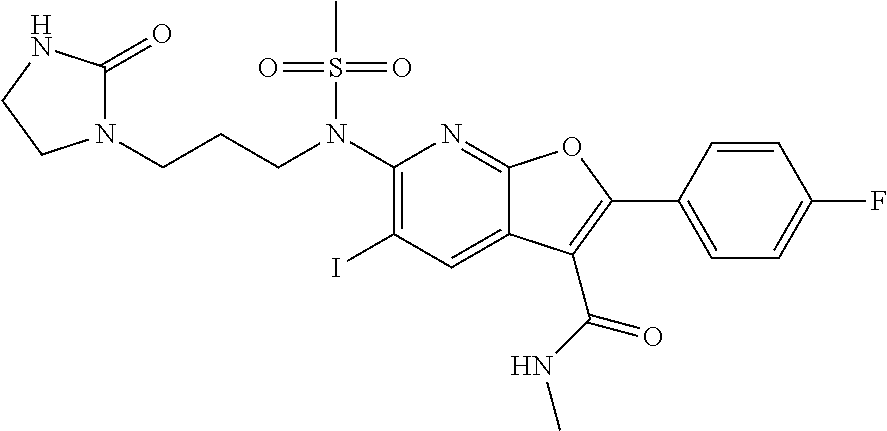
C1(N(CCCN2C(=O)NCC2)S(C)(=O)=O)=C(I)C=C2C(=N1)OC(C1=CC=C(F)C=C1)=C2C(NC)=O
